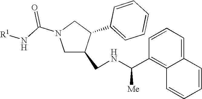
C1C(CNC(C2=C3C(=CC=C2)C=CC=C3)[Me])C(C2=CC=CC=C2)CN1C(N[R1])=O
